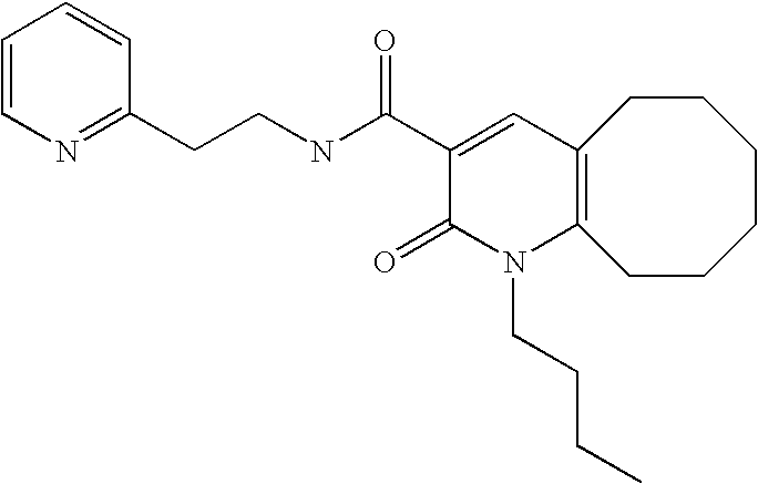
C(CNC(C1=CC2=C(N(CCCC)C1=O)CCCCCC2)=O)C1=NC=CC=C1
